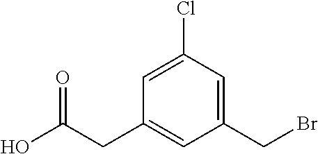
C1=C(Cl)C=C(CBr)C=C1CC(O)=O
